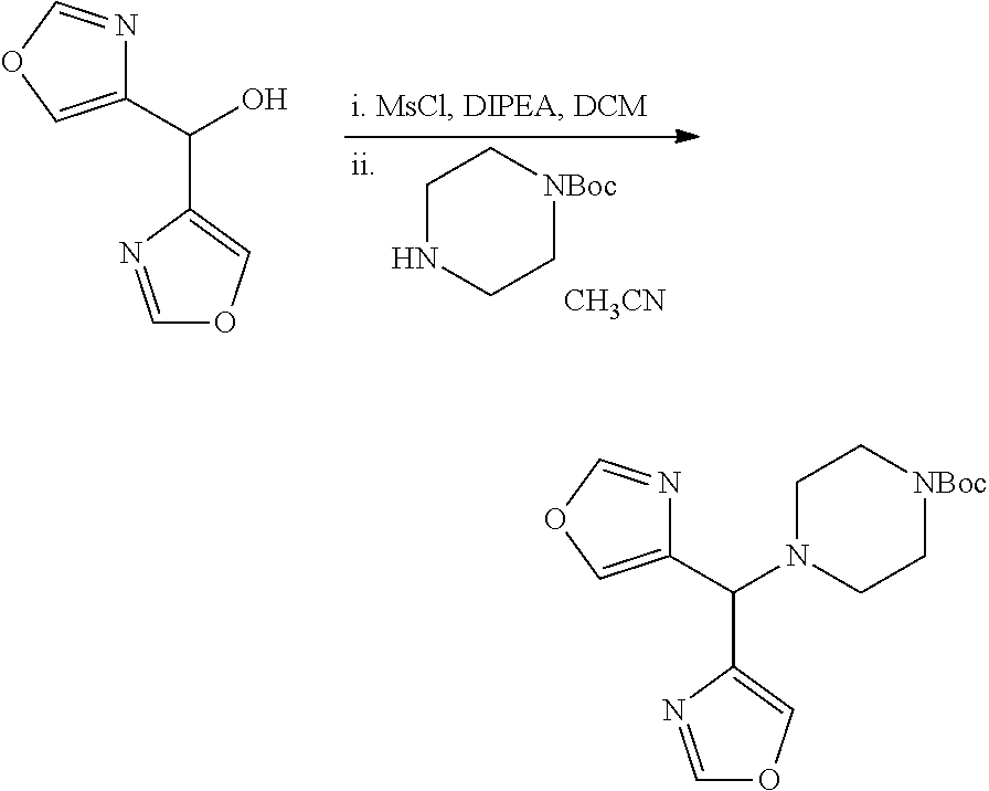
C1NCC[NBoc]C1.[CH3CN].C1(C(O)C2=COC=N2)=COC=N1.C1(C(N2CC[NBoc]CC2)C2=COC=N2)=COC=N1
